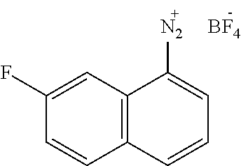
C12=C(C=C(F)C=C1)C([N2])=CC=C2.[BF4]
